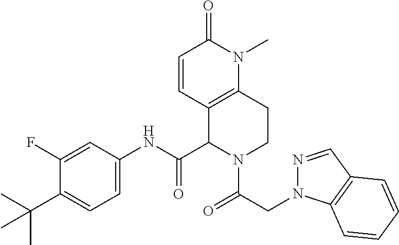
C1(F)=CC(NC(C2C3=C(CCN2C(=O)CN2N=CC4=C2C=CC=C4)N(C)C(=O)C=C3)=O)=CC=C1C(C)(C)C
